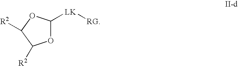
O1C([LK][RG])OC([R2])C1[R2]
